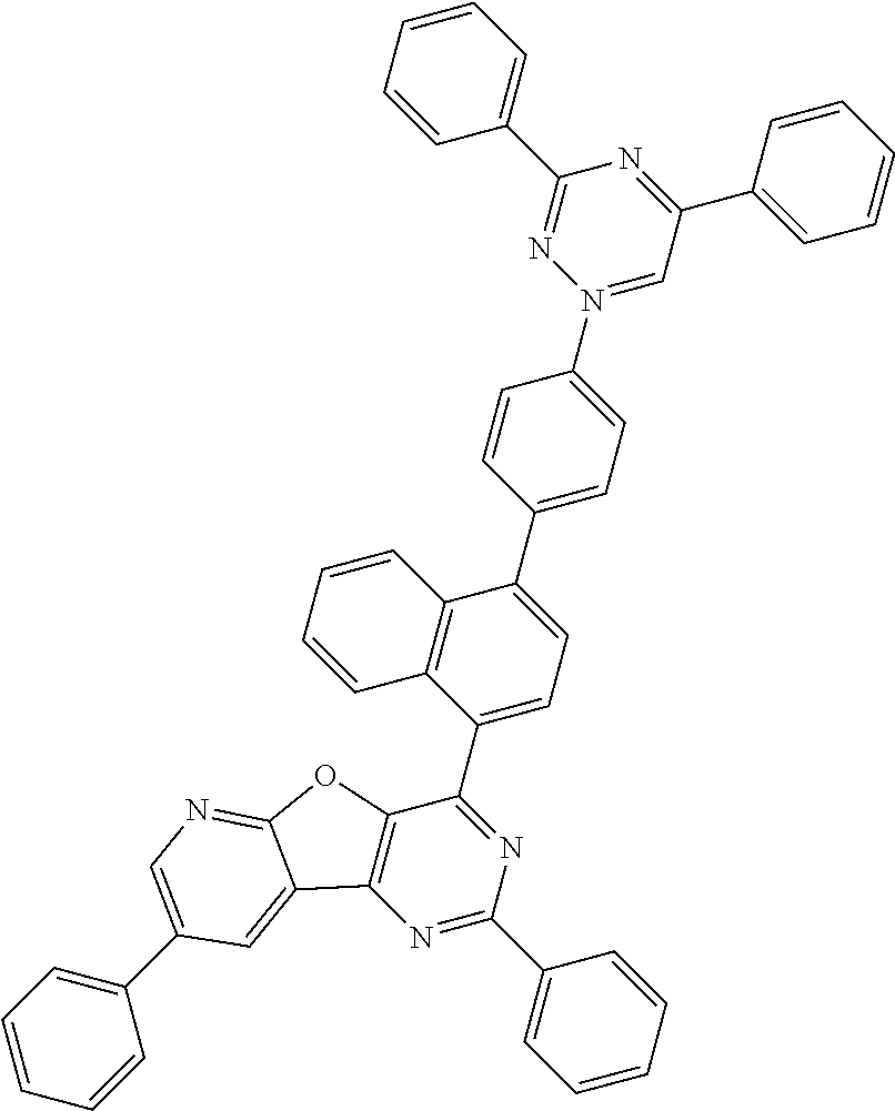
N1=C(C2=CC=CC=C2)N=C(C2=CC=C(C3=CC=C(N4=CC(C5=CC=CC=C5)=NC(C5=CC=CC=C5)=N4)C=C3)C3=C2C=CC=C3)C2=C1C1=CC(C3=CC=CC=C3)=CN=C1O2
